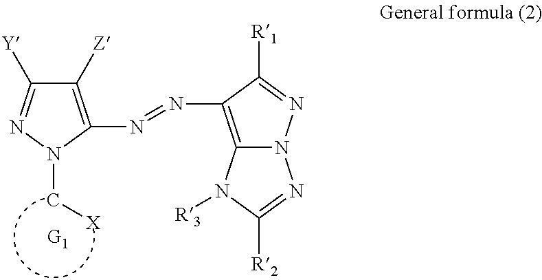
C1([Z])=C(N=NC2=C3N(N=C([R2])N3[R3])N=C2[R1])N(C[X])N=C1[Y]
